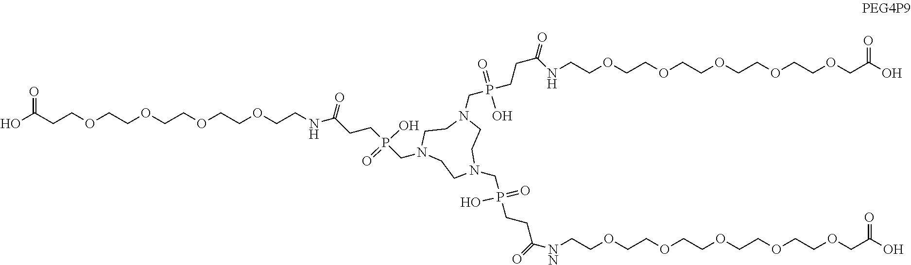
OC(=O)CCOCCOCCOCCOCCNC(=O)CCP(O)(=O)CN1CCN(CP(CCC(=O)[NN]CCOCCOCCOCCOCCOCC(=O)O)(=O)O)CCN(CP(CCC(=O)NCCOCCOCCOCCOCCOCC(=O)O)(=O)O)CC1
